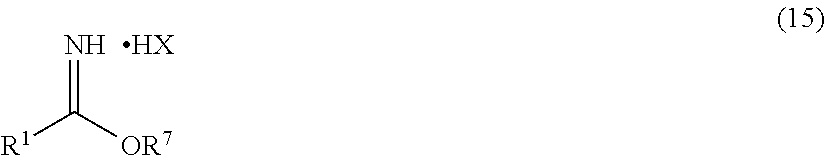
[R1]C([OR7])=N.[HX]
